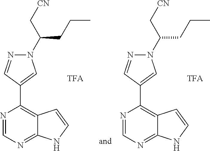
N1=CN=C2C(=C1C1=CN(C(C[CN])CCC)N=C1)C=CN2.N1=CN=C2C(=C1C1=CN(C(C[CN])CCC)N=C1)C=CN2
